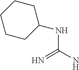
N(C(N)=N)C1CCCCC1
